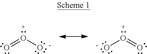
O=O[O-].O=O[O-]
